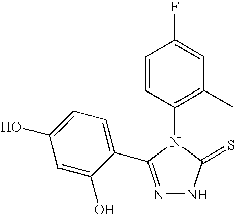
N1=C(C2=CC=C(O)C=C2O)N(C2=C(C)C=C(F)C=C2)C(=S)N1
